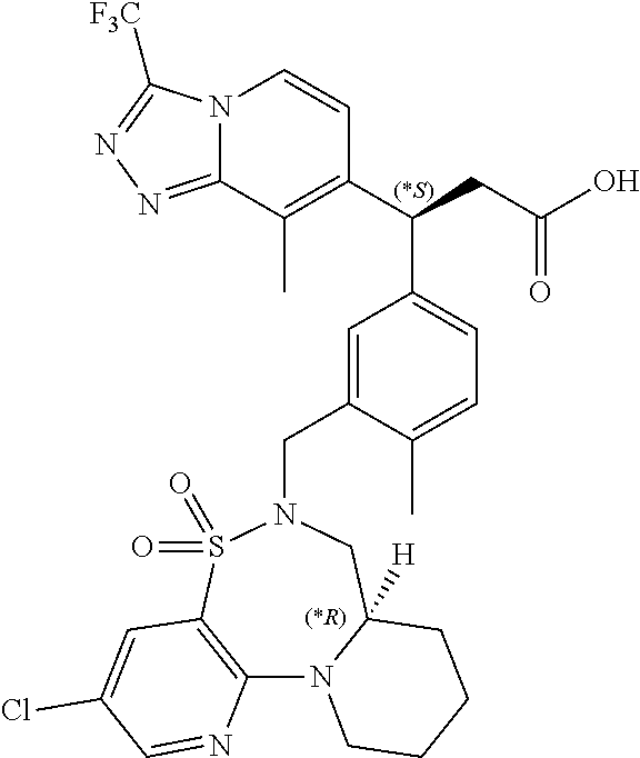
N12C(=NN=C1[F3C])C(C)=C(C(CC(O)=O)C1=CC=C(C)C(CN3CC4([H])N(C5=C(S3(=O)=O)C=C(Cl)C=N5)CCCC4)=C1)C=C2.[(*R)]
